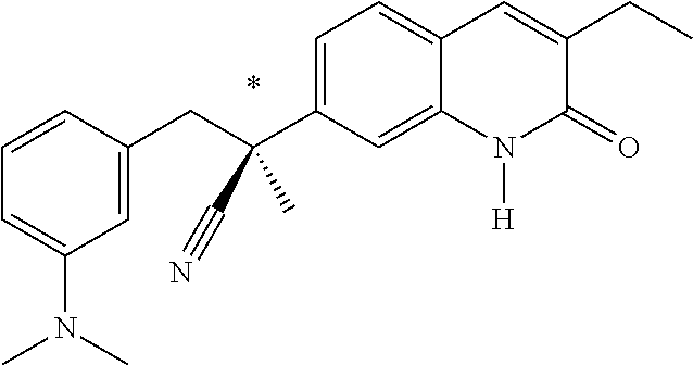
C(C1=CC(N(C)C)=CC=C1)C(C1=CC=C2C(=C1)N([H])C(=O)C(CC)=C2)(C)C#N
